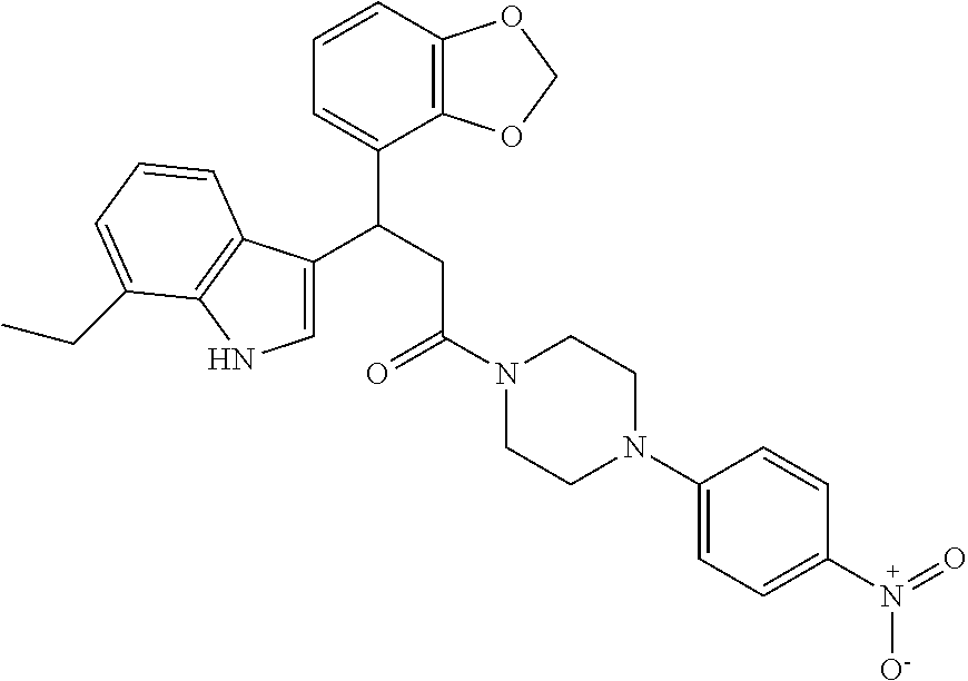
C1=C(C(CC(N2CCN(C3=CC=C(N(=O)[O-])C=C3)CC2)=O)C2=CC=CC3=C2OCO3)C2=C(N1)C(CC)=CC=C2
